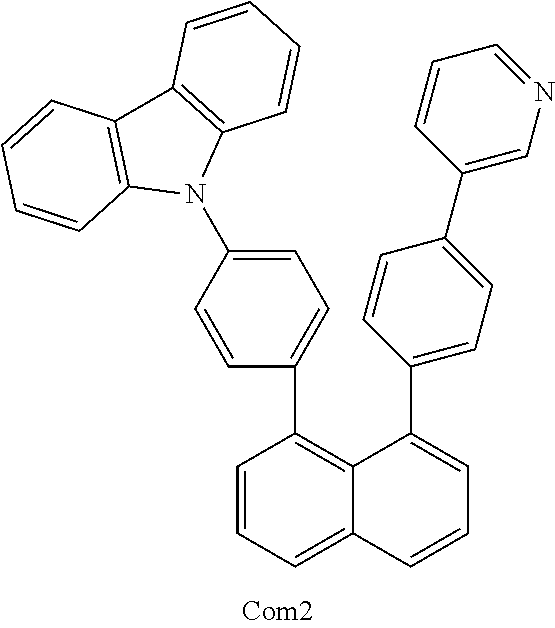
C1=CC=C2C(=C1C1=CC=C(N3C4=C(C5=C3C=CC=C5)C=CC=C4)C=C1)C(C1=CC=C(C3=CN=CC=C3)C=C1)=CC=C2
